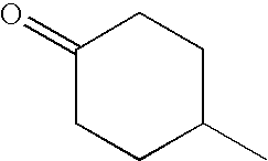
C1(=O)CCC(C)CC1
